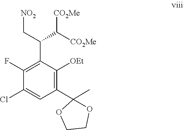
C1(Cl)=CC(C2(C)OCCO2)=C([OEt])C(C(C[NO2])C([CO2Me])[CO2Me])=C1F
